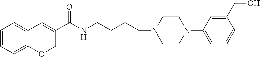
C1=CC=C2C(=C1)C=C(C(NCCCCN1CCN(C3=CC=CC(CO)=C3)CC1)=O)CO2
